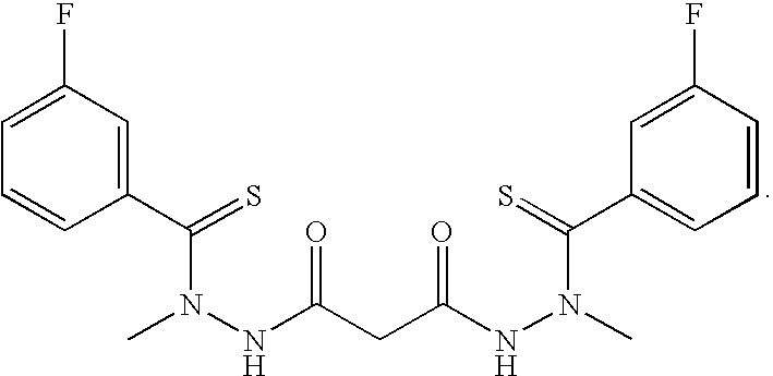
CN(NC(CC(NN(C)C(=S)C1=CC=CC(F)=C1)=O)=O)C(C1=CC(F)=CC=C1)=S
